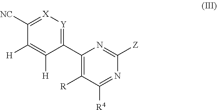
C1([NC])=[X][Y]=C(C2=C([R])C([R4])=NC([Z])=N2)C([H])=C1[H]
